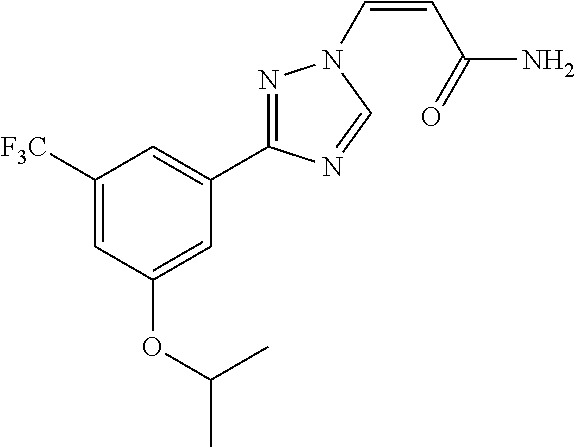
C1([F3C])=CC(OC(C)C)=CC(C2=NN(C=CC(N)=O)C=N2)=C1
